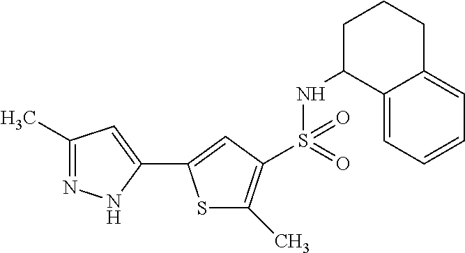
C1(C)=NNC(C2=CC(S(NC3C4=CC=CC=C4CCC3)(=O)=O)=C(C)S2)=C1
